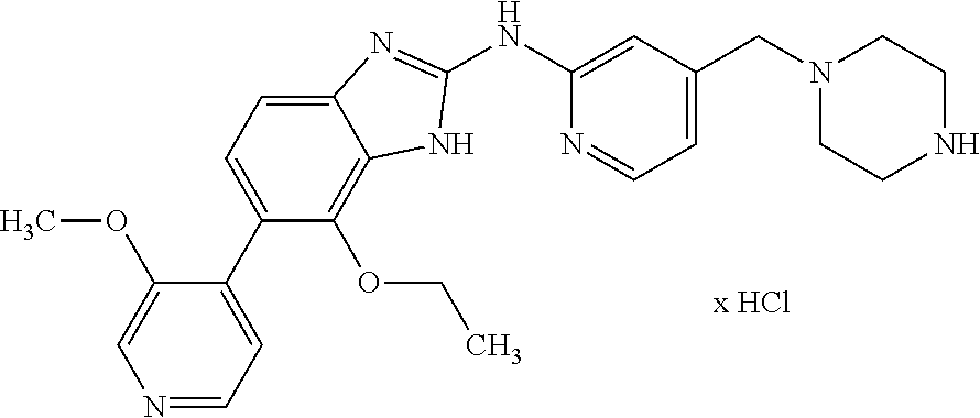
C1(NC2=CC(CN3CCNCC3)=CC=N2)=NC2=CC=C(C3=CC=NC=C3OC)C(OCC)=C2N1
